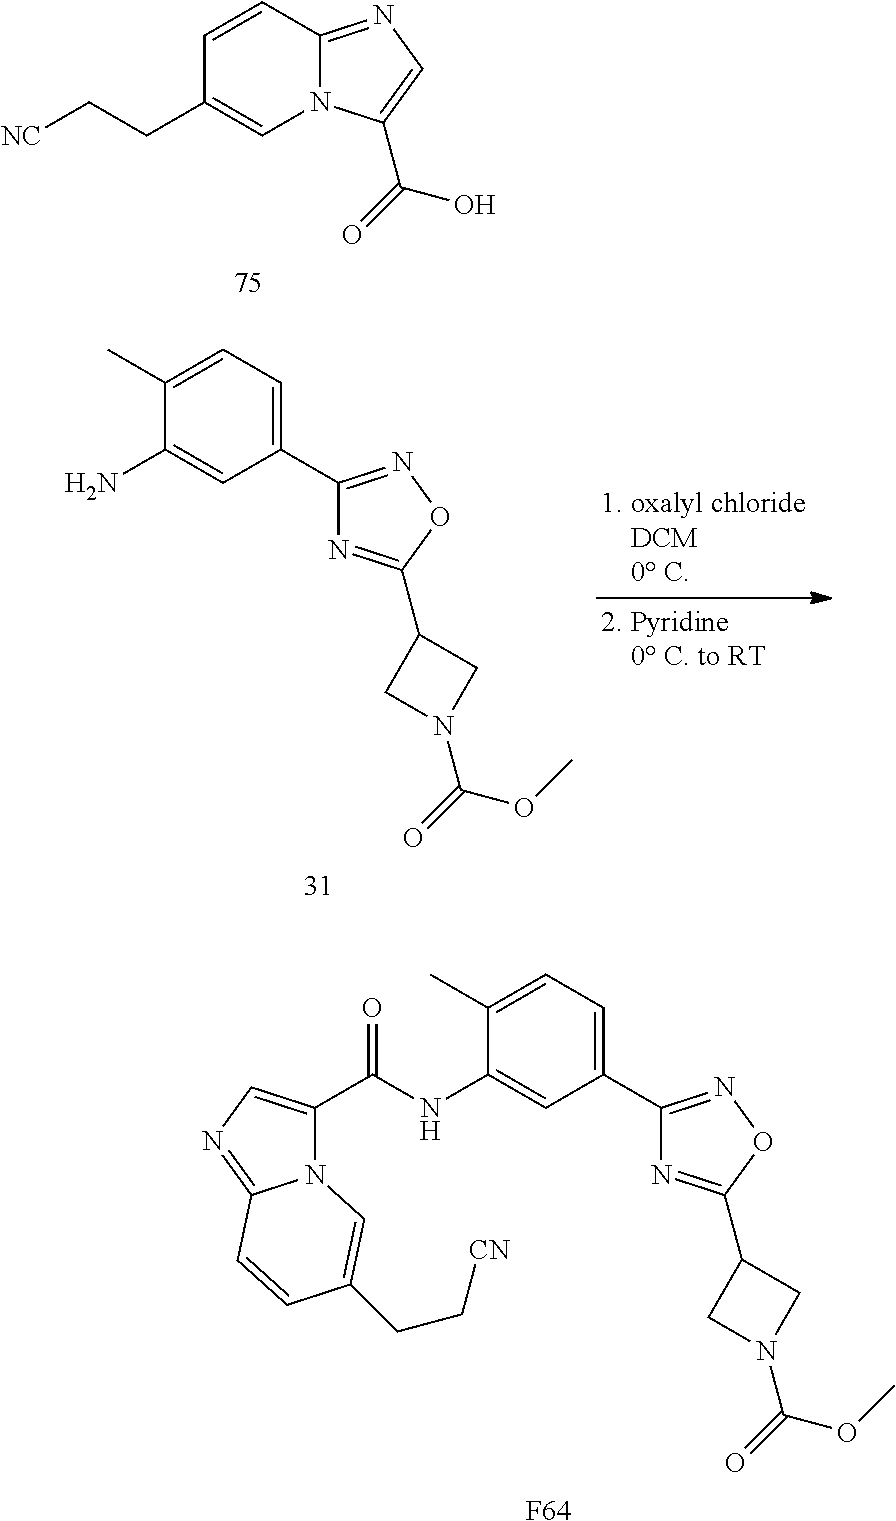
C1=CC2=NC=C(C(=O)O)N2C=C1CC[NC].C1(C2=CC=C(C)C(N)=C2)=NOC(C2CN(C(=O)OC)C2)=N1.C1(C2=CC=C(C)C(NC(C3=CN=C4N3C=C(CC[CN])C=C4)=O)=C2)=NOC(C2CN(C(=O)OC)C2)=N1.[F64]
